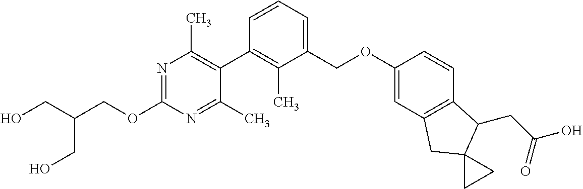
N1=C(OCC(CO)CO)N=C(C)C(C2=C(C)C(COC3=CC4=C(C=C3)C(CC(O)=O)C3(C4)CC3)=CC=C2)=C1C
